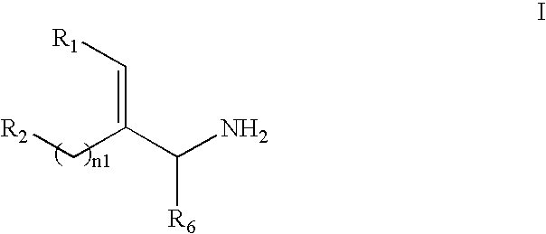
[R2]CC(C(N)[R6])=C[R1]
